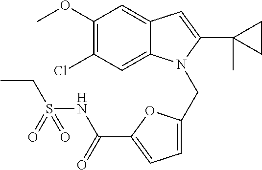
C1(OC)=C(Cl)C=C2C(=C1)C=C(C1(C)CC1)N2CC1=CC=C(C(NS(CC)(=O)=O)=O)O1
